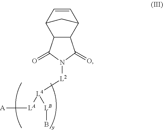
[L2]([L4]([LB]B)[LA][A])N1C(=O)C2C(C1=O)C1C=CC2C1
